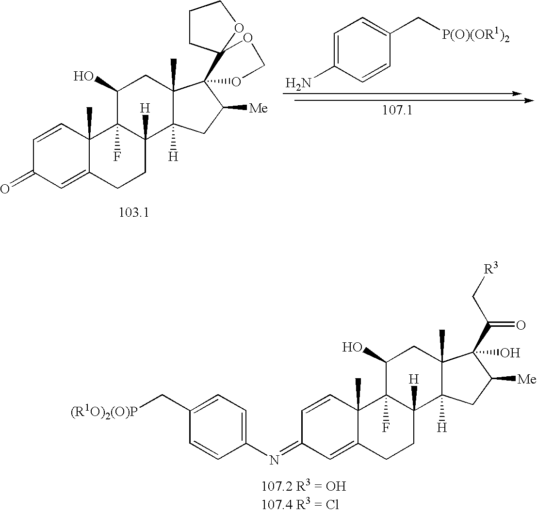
C1=CC2(C)C(=CC1=O)CCC1([H])C2(F)C(O)CC2(C)C1([H])CC([Me])C21OCOC12CCCO2.C1=C(N)C=CC(C[P(O)(OR1)2])=C1.C1=CC2(C)C(=CC1=NC1=CC=C(C[(R1O)2(O)P])C=C1)CCC1([H])C2(F)C(O)CC2(C)C1([H])CC([Me])C2(O)C(C[R3])=O
